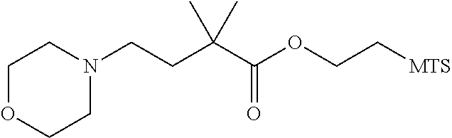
O(C(C(CCN1CCOCC1)(C)C)=O)CC[MTS]
